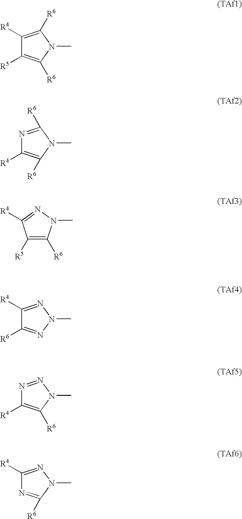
C1([R4])=C([R6])N(C)C([R6])=C1[R5].N1=C([R6])N(C)C([R6])=C1[R4].C1([R4])=NN(C)C([R6])=N1.N1=NN(C)C([R6])=C1[R4].C1([R4])=NN(C)N=C1[R6].C1([R5])=C([R6])N(C)N=C1[R4]
